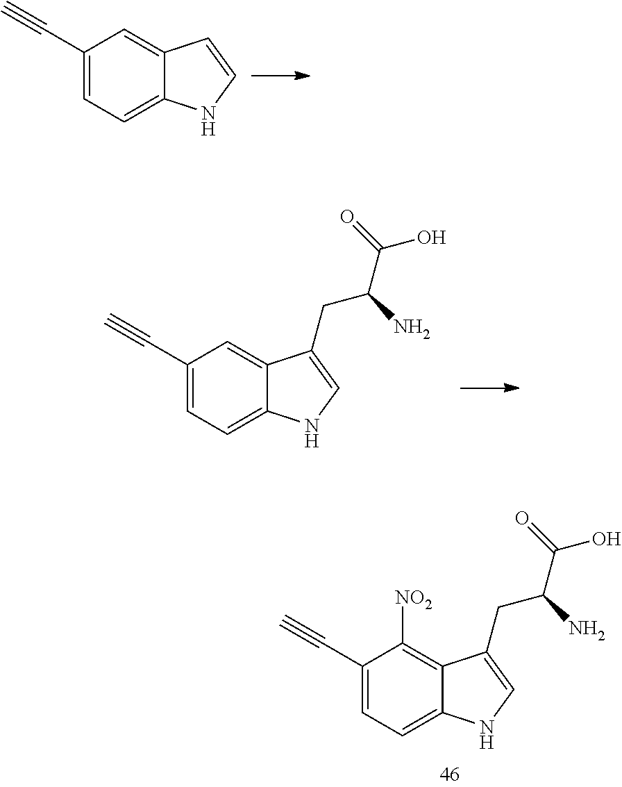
C1(C#C)=CC=C2C(=C1[NO2])C(CC(C(=O)O)N)=CN2.C1(C#C)=CC=C2C(=C1)C=CN2.C1(C#C)=CC=C2C(=C1)C(CC(C(=O)O)N)=CN2
